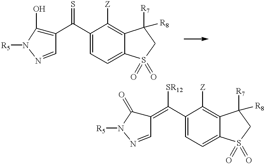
C1(C(C2=CC=C3C(=C2[Z])C([R7])([R8])CS3(=O)=O)=S)=C(O)N([R5])N=C1.C1(=C(C2=CC=C3C(=C2[Z])C([R7])([R8])CS3(=O)=O)[SR12])C(=O)N([R5])N=C1
